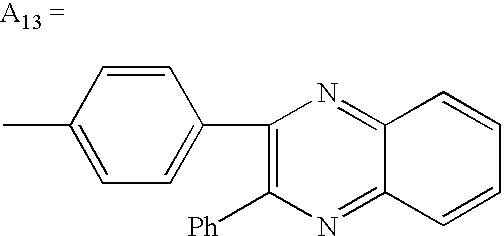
CC1=CC=C(C2=C([Ph])N=C3C(=N2)C=CC=C3)C=C1
